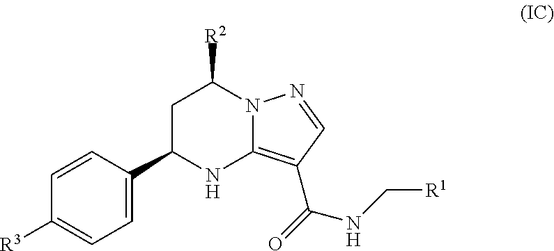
C1C(C2=CC=C([R3])C=C2)NC2=C(C(NC[R1])=O)C=NN2C1[R2]
